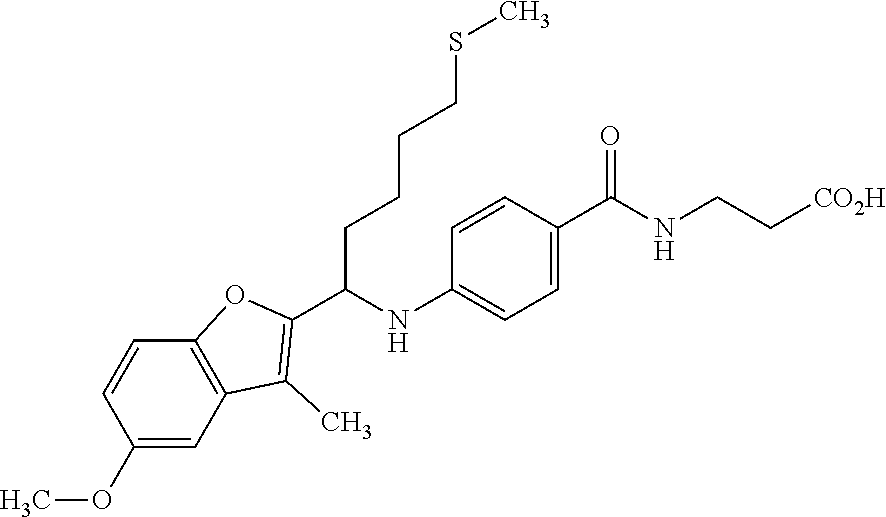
COC1=CC2=C(C=C1)OC(C(NC1=CC=C(C(=O)NCC[CO2H])C=C1)CCCCSC)=C2C
